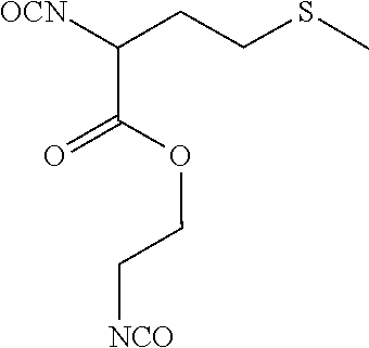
C(C(=O)OCC[NCO])(CCSC)[OCN]
